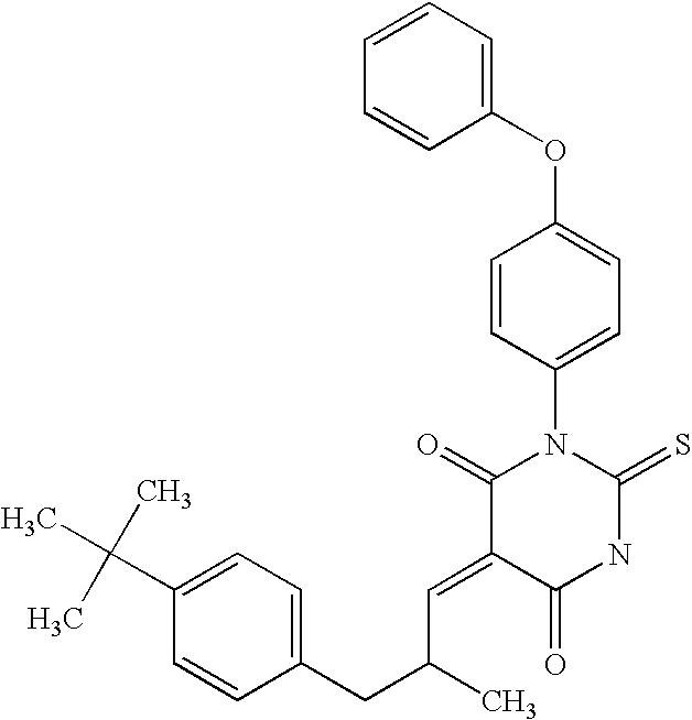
O=C1C(=CC(CC2=CC=C(C(C)(C)C)C=C2)C)C(=O)N(C2=CC=C(OC3=CC=CC=C3)C=C2)C(=S)N1
